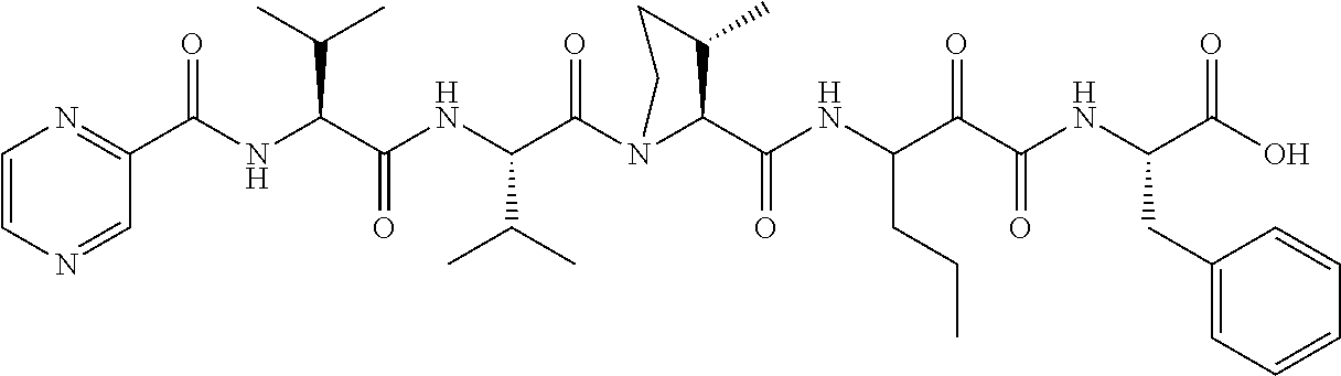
C1=CN=CC(C(NC(C(NC(C(N2C(C(NC(C(C(NC(C(=O)O)CC3=CC=CC=C3)=O)=O)CCC)=O)C(C)CC2)=O)C(C)C)=O)C(C)C)=O)=N1
